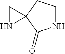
N1CCC2(C1=O)CN2
